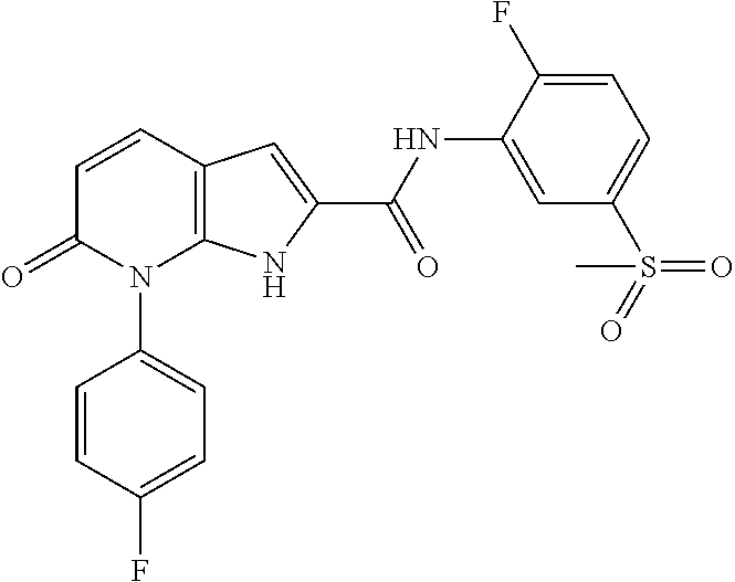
C12=C(C=CC(=O)N1C1=CC=C(F)C=C1)C=C(C(NC1=CC(S(=O)(=O)C)=CC=C1F)=O)N2
